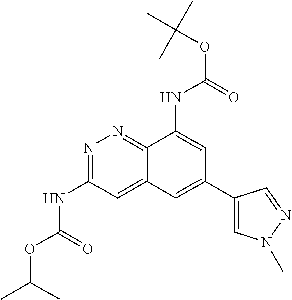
N1=C(NC(OC(C)C)=O)C=C2C(=N1)C(NC(OC(C)(C)C)=O)=CC(C1=CN(C)N=C1)=C2
